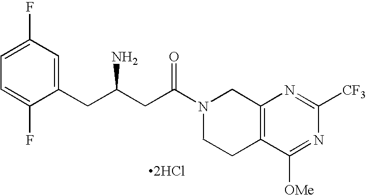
C1(CC(CC(N2CCC3=C(C2)N=C([CF3])N=C3[OMe])=O)N)=CC(F)=CC=C1F.[2HCl]
